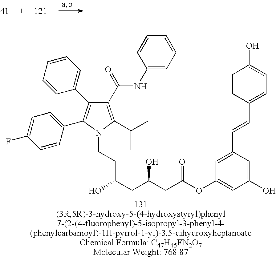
C1(C(NC2=CC=CC=C2)=O)=C(C(C)C)N(CCC(CC(CC(OC2=CC(O)=CC(C=CC3=CC=C(O)C=C3)=C2)=O)O)O)C(C2=CC=C(F)C=C2)=C1C1=CC=CC=C1
